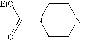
C1CN(C)CCN1C(=O)[EtO]
